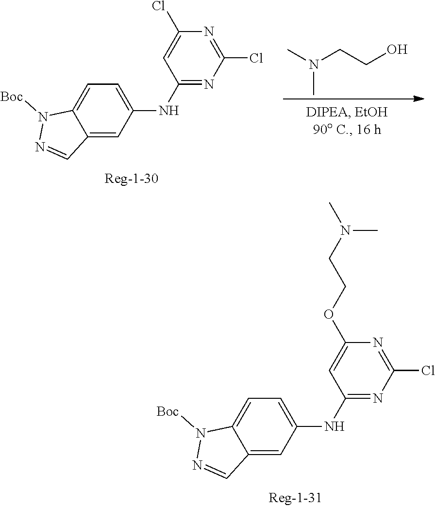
C12=CC=C(NC3=NC(Cl)=NC(OCCN(C)C)=C3)C=C1C=NN2[Boc].C12=CC=C(NC3=NC(Cl)=NC(Cl)=C3)C=C1C=NN2[Boc].CN(CCO)C
